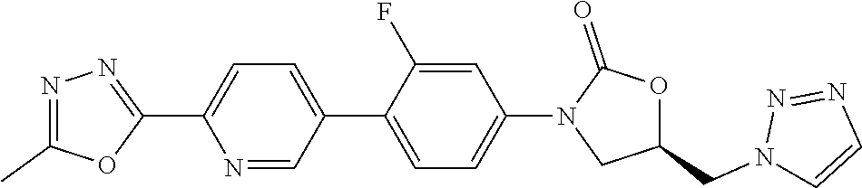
N1=C(C)OC(C2=CC=C(C3=CC=C(N4CC(CN5C=CN=N5)OC4=O)C=C3F)C=N2)=N1
